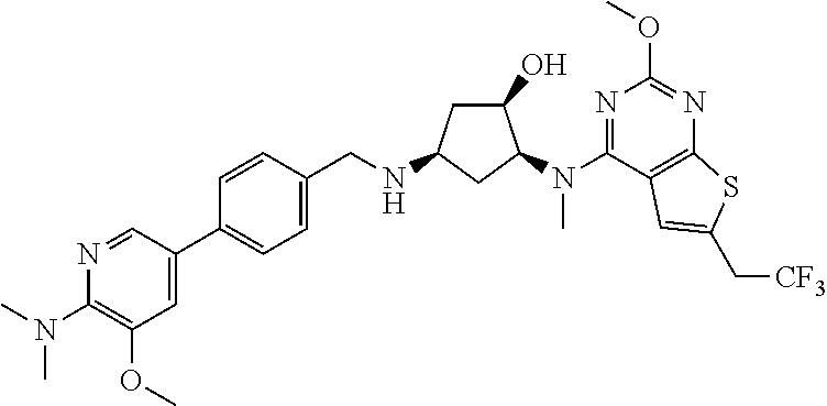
C1(N(C)C)=C(OC)C=C(C2=CC=C(CNC3CC(O)C(N(C4=NC(OC)=NC5=C4C=C(C[CF3])S5)C)C3)C=C2)C=N1
